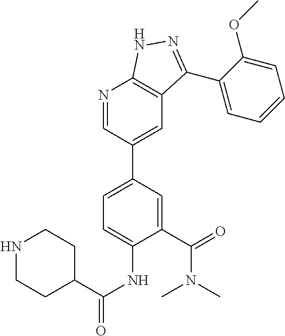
C1(C(N(C)C)=O)=CC(C2=CC3=C(N=C2)NN=C3C2=CC=CC=C2OC)=CC=C1NC(C1CCNCC1)=O
